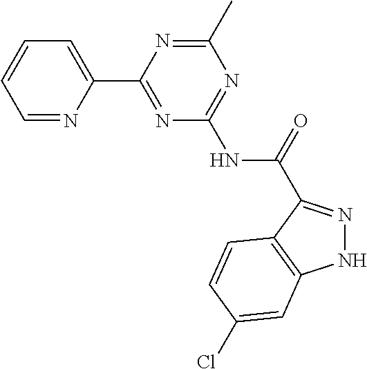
C1=NC(C2=NC(NC(=O)C3=NNC4=C3C=CC(Cl)=C4)=NC(C)=N2)=CC=C1
